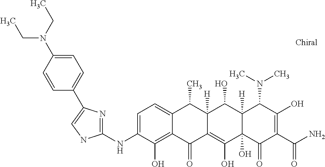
C1=C(NC2=NC(C3=CC=C(N(CC)CC)C=C3)=CN2)C(O)=C2C(=C1)C(C)C1([H])C(=C(O)C3(O)C([H])(C1O)C(N(C)C)C(O)=C(C(N)=O)C3=O)C2=O
